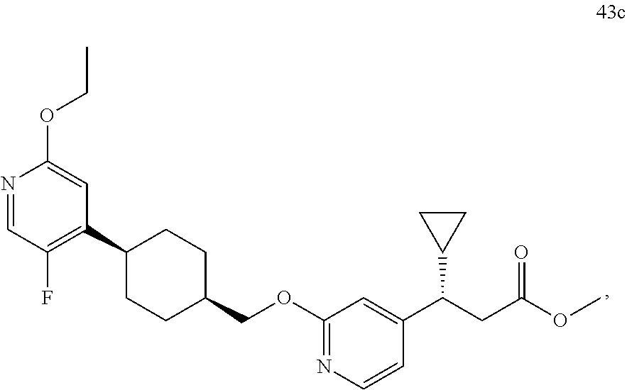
C1CC(COC2=NC=CC(C(CC(OC)=O)C3CC3)=C2)CCC1C1=C(F)C=NC(OCC)=C1
